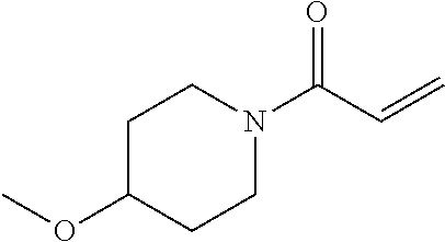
N1(C(C=C)=O)CCC(OC)CC1
